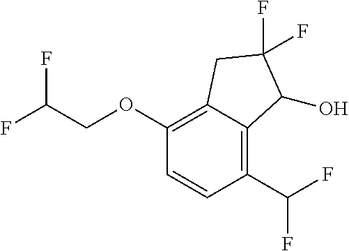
O(C1=C2C(=C(C(F)F)C=C1)C(O)C(F)(F)C2)CC(F)F
